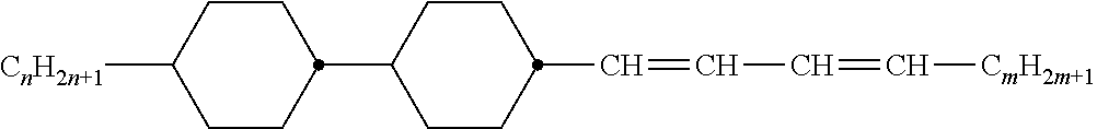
C(=CC=C[CmH2m+1])C1CCC(C2CCC([CnH2n+1])CC2)CC1
